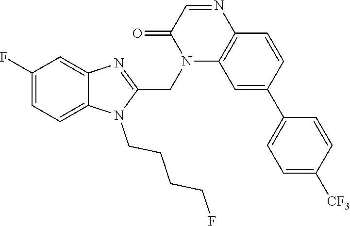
C1(F)=CC=C2C(=C1)N=C(CN1C3=C(N=CC1=O)C=CC(C1=CC=C([CF3])C=C1)=C3)N2CCCCF
